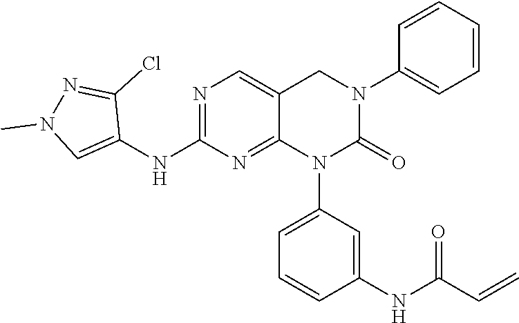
C1(NC2=NC=C3C(=N2)N(C2=CC=CC(NC(C=C)=O)=C2)C(=O)N(C2=CC=CC=C2)C3)=CN(C)N=C1Cl
